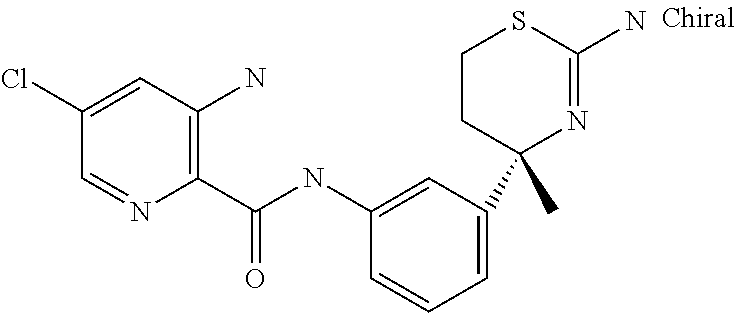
C1(NC(C2=C(N)C=C(Cl)C=N2)=O)=CC(C2(C)N=C(N)SCC2)=CC=C1
